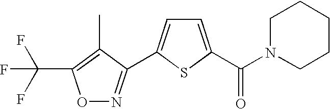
O1N=C(C2=CC=C(C(N3CCCCC3)=O)S2)C(C)=C1C(F)(F)F
